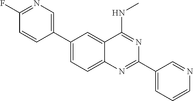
C1(C2=CN=C(F)C=C2)=CC=C2C(=C1)C(NC)=NC(C1=CC=CN=C1)=N2
